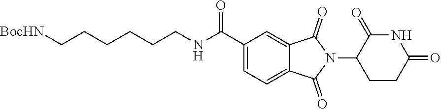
[BocHN]CCCCCCNC(C1=CC=C2C(=C1)C(=O)N(C1CCC(=O)NC1=O)C2=O)=O
